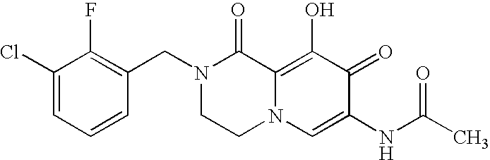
C1(Cl)=CC=CC(CN2CCN3C(=C(O)C(=O)C(NC(C)=O)=C3)C2=O)=C1F
